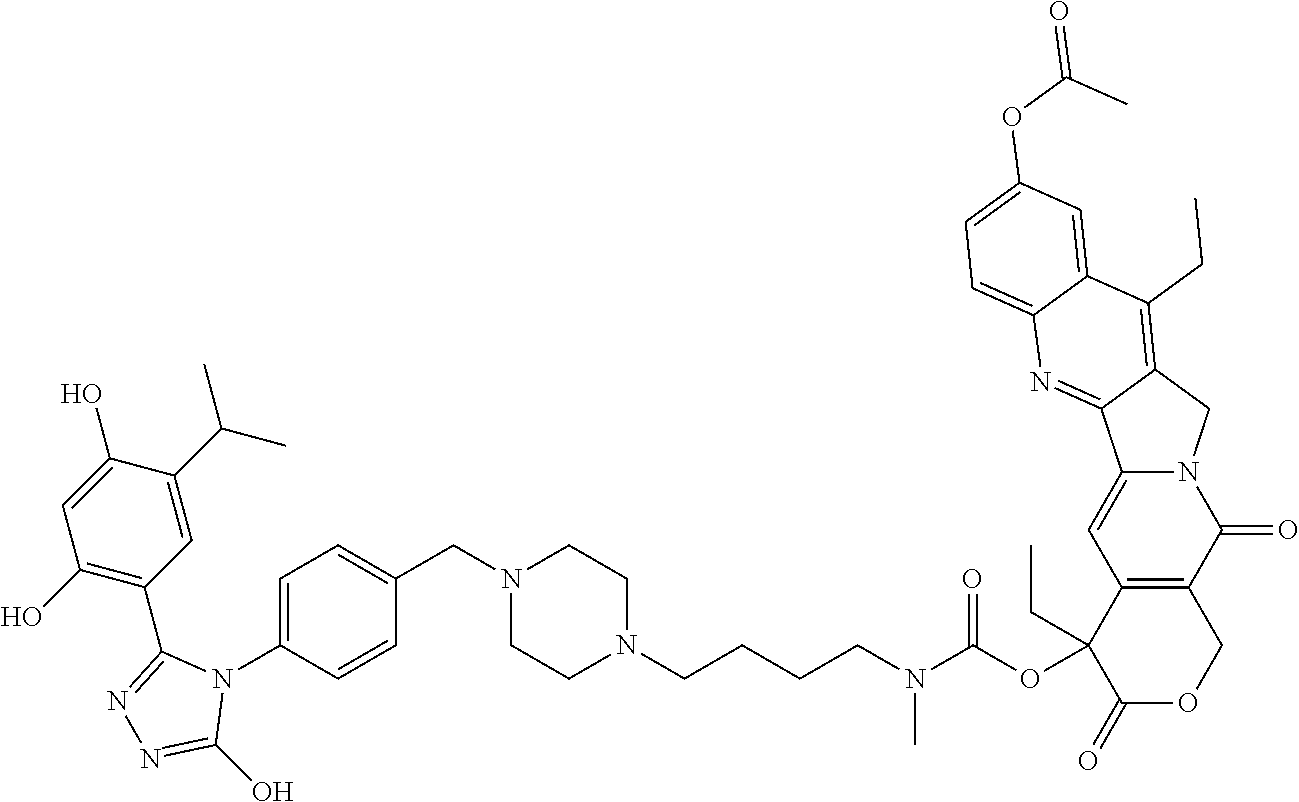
C1=C(N2C(C3=C(O)C=C(O)C(C(C)C)=C3)=NN=C2O)C=CC(CN2CCN(CCCCN(C(OC3(CC)C(=O)OCC4=C3C=C3N(C4=O)CC4=C(CC)C5=CC(OC(=O)C)=CC=C5N=C34)=O)C)CC2)=C1
